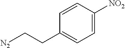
[N2]CCC1=CC=C([NO2])C=C1
